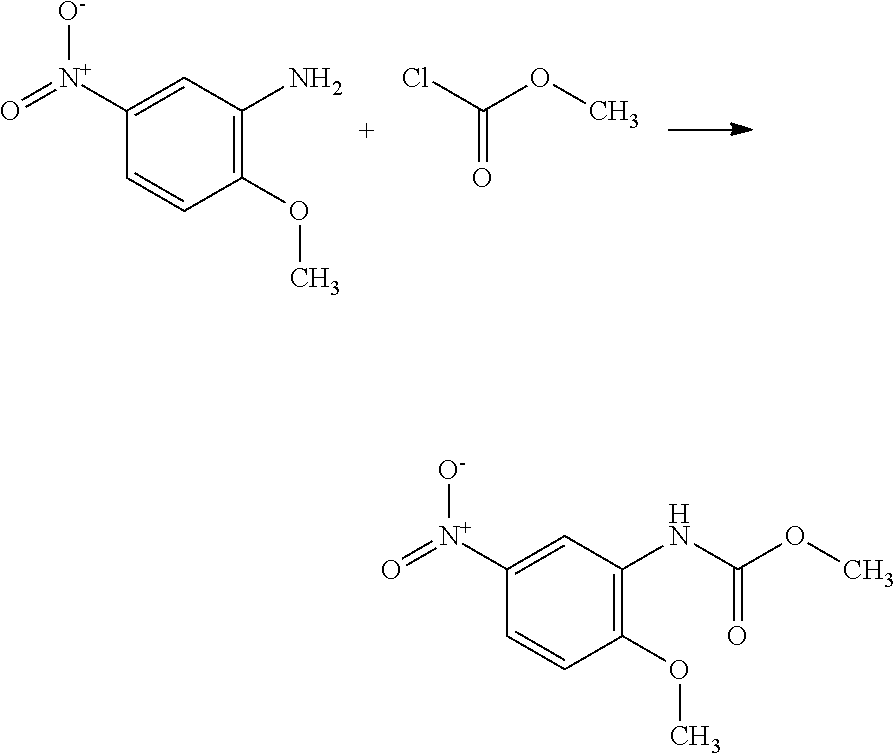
C1(OC)=C(N)C=C([N+]([O-])=O)C=C1.ClC(=O)OC.C1(OC)=C(NC(=O)OC)C=C([N+]([O-])=O)C=C1
